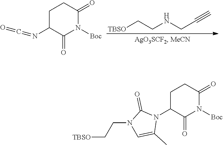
[TBSO]CCNCC#C.C1C(N=C=O)C(=O)N([Boc])C(=O)C1.C1C(N2C(=O)N(CC[TBSO])C=C2C)C(=O)N([Boc])C(=O)C1
